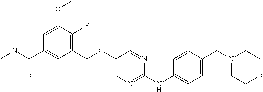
C1(COC2=CN=C(NC3=CC=C(CN4CCOCC4)C=C3)N=C2)=C(F)C(OC)=CC(C(NC)=O)=C1
